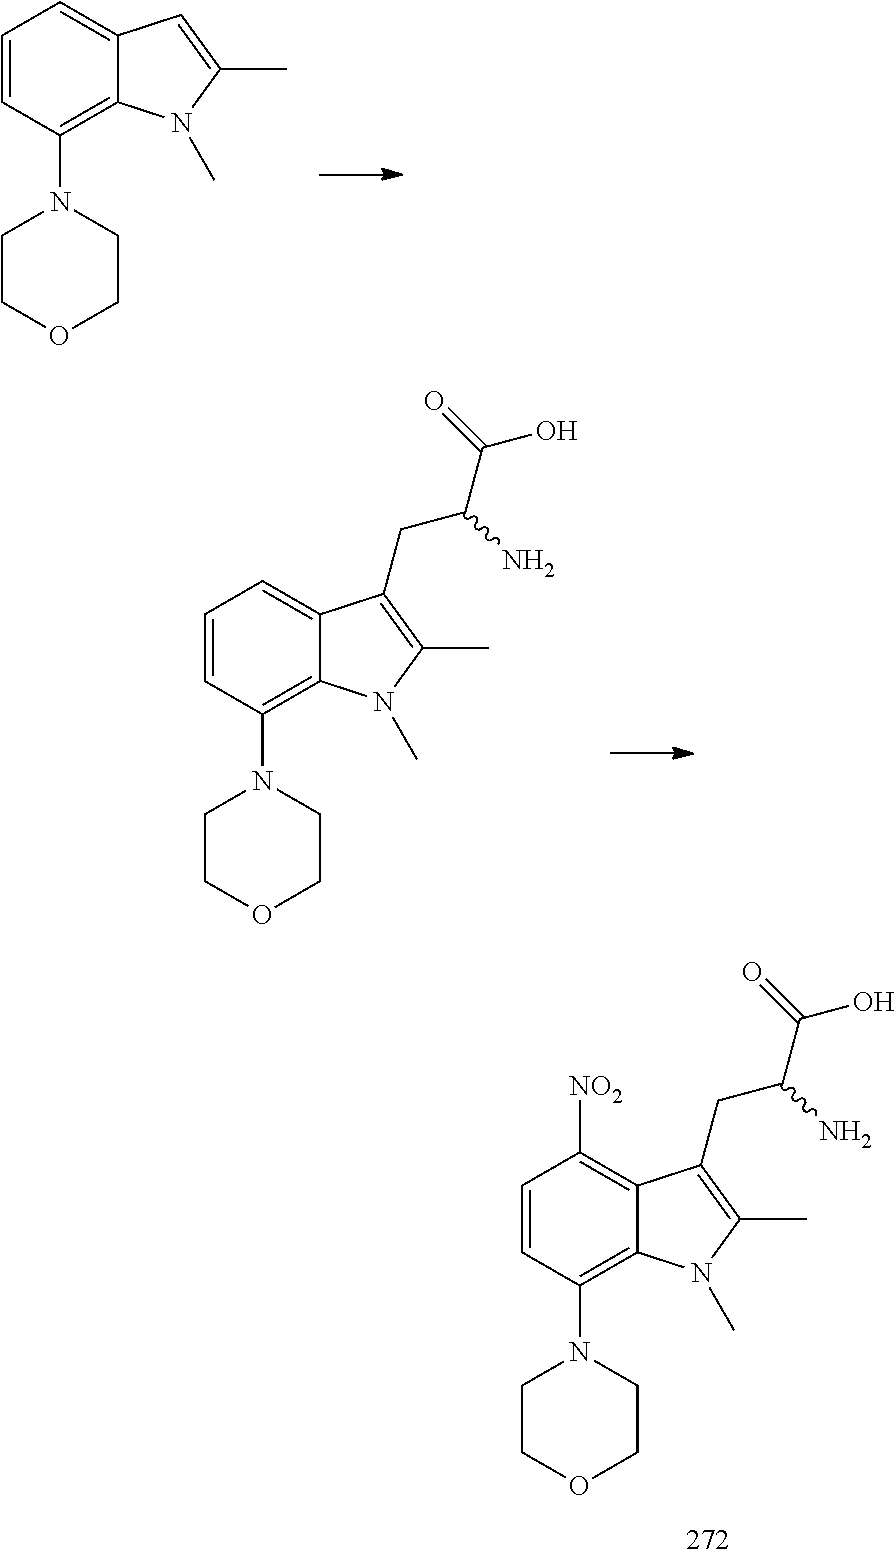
C1=CC(N2CCOCC2)=C2C(=C1[NO2])C(CC(C(O)=O)N)=C(C)N2C.C1=CC(N2CCOCC2)=C2C(=C1)C(CC(C(O)=O)N)=C(C)N2C.C1=CC(N2CCOCC2)=C2C(=C1)C=C(C)N2C
